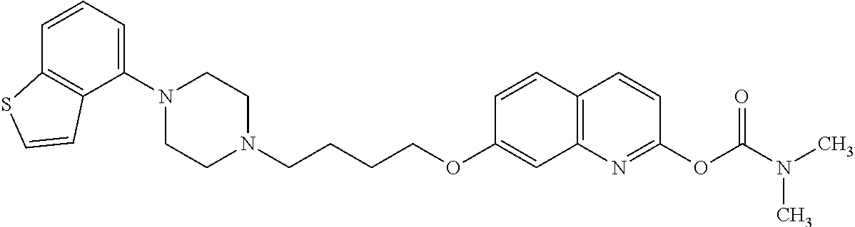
C1=CC2=C(C(N3CCN(CCCCOC4=CC5=C(C=C4)C=CC(OC(N(C)C)=O)=N5)CC3)=C1)C=CS2
